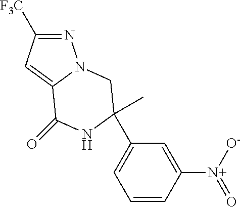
C1=CC([N+](=O)[O-])=CC(C2(C)NC(=O)C3=CC([F3C])=NN3C2)=C1
